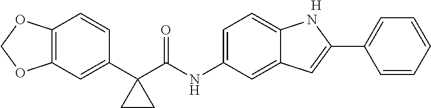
C1(C2(C(NC3=CC=C4C(=C3)C=C(C3=CC=CC=C3)N4)=O)CC2)=CC2=C(C=C1)OCO2.[H]
